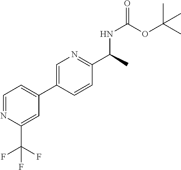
C1=C(C2=CC=NC(C(F)(F)F)=C2)C=CC(C(C)NC(=O)OC(C)(C)C)=N1
